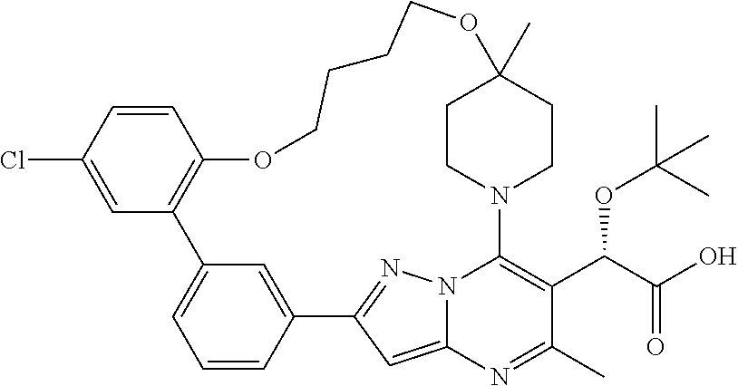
C1=CC2=CC(=C1)C1=C(C=CC(Cl)=C1)OCCCCOC1(C)CCN(C3=C(C(C(O)=O)OC(C)(C)C)C(C)=NC4=CC2=NN43)CC1
